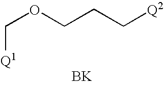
C(OCCC[Q2])[Q1].[BK]
